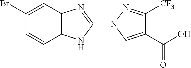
C12=C(N=C(N3C=C(C(O)=O)C([CF3])=N3)N1)C=C(Br)C=C2
